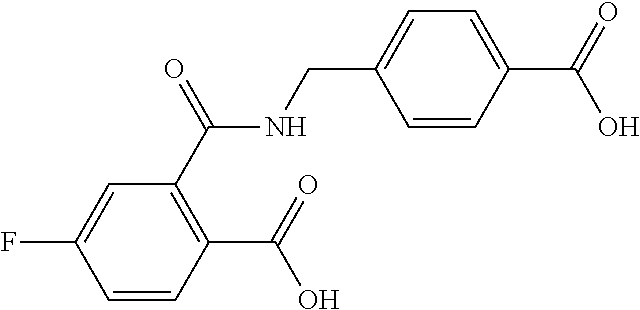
C(NC(C1=C(C(O)=O)C=CC(F)=C1)=O)C1=CC=C(C(O)=O)C=C1
